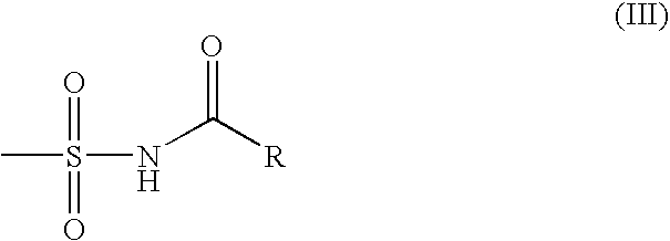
N(C([R])=O)S(C)(=O)=O
